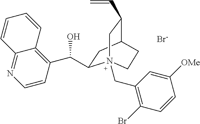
C1(C(O)C2=C3C(=NC=C2)C=CC=C3)CC2C(C=C)CN1(CC1=C(Br)C=CC([OMe])=C1)CC2.[Br-]
